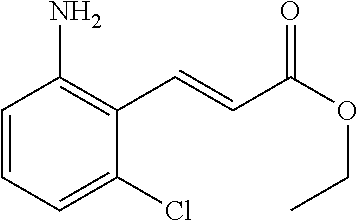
C1=CC=C(Cl)C(C=CC(OCC)=O)=C1N
